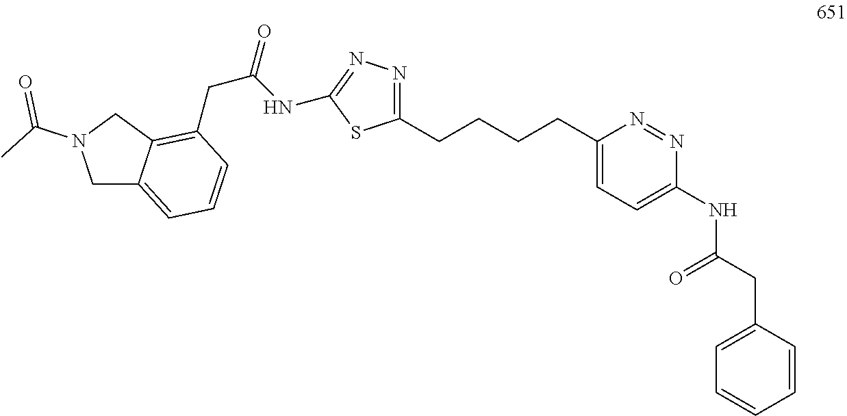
C1(CCCCC2=CC=C(NC(=O)CC3=CC=CC=C3)N=N2)=NN=C(NC(CC2=C3C(=CC=C2)CN(C(C)=O)C3)=O)S1
